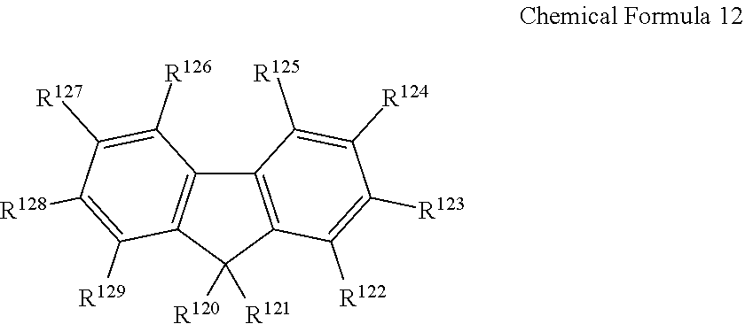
C12=C(C([R121])([R120])C3=C1C([R126])=C([R127])C([R128])=C3[R129])C([R122])=C([R123])C([R124])=C2[R125]
